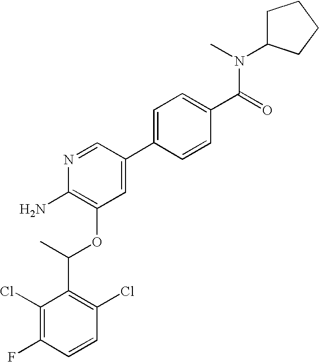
C1(Cl)=C(F)C=CC(Cl)=C1C(C)OC1=C(N)N=CC(C2=CC=C(C(=O)N(C)C3CCCC3)C=C2)=C1
